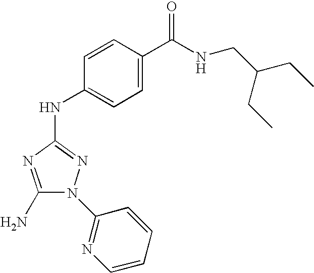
C1(N)=NC(NC2=CC=C(C(NCC(CC)CC)=O)C=C2)=NN1C1=NC=CC=C1
